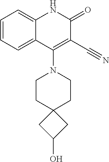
C1=CC=C2C(=C1)NC(=O)C(C#N)=C2N1CCC2(CC1)CC(O)C2
